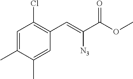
C1=C(C)C(C)=CC(Cl)=C1C=C(C(OC)=O)[N3]
